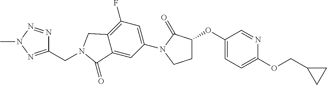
C1(OC2CCN(C3=CC(F)=C4C(=C3)C(=O)N(CC3=NN(C)N=N3)C4)C2=O)=CC=C(OCC2CC2)N=C1
